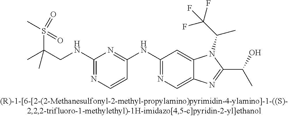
C(C1=NC2=CN=C(NC3=NC(NCC(S(=O)(C)=O)(C)C)=NC=C3)C=C2N1C(C(F)(F)F)C)(C)O
